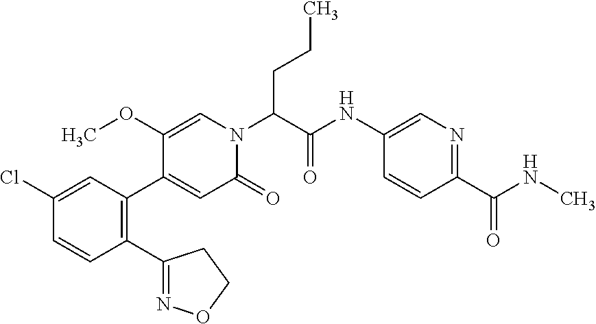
C1(Cl)=CC(C2=CC(=O)N(C(C(NC3=CN=C(C(=O)NC)C=C3)=O)CCC)C=C2OC)=C(C2=NOCC2)C=C1
